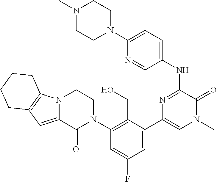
N12C(=CC3=C1CCCC3)C(=O)N(C1=C(CO)C(C3=CN(C)C(=O)C(NC4=CC=C(N5CCN(C)CC5)N=C4)=N3)=CC(F)=C1)CC2
